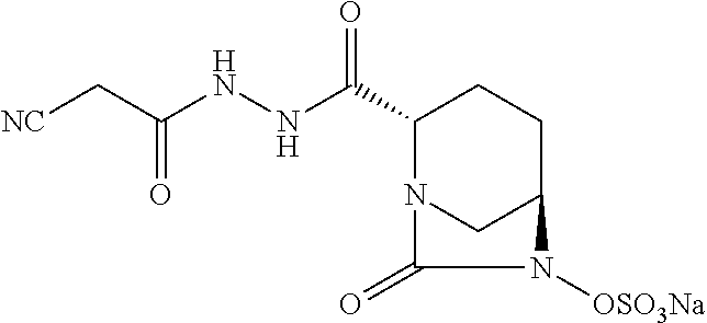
C(NNC(C1N2CC(CC1)N([OSO3Na])C2=O)=O)(C[NC])=O
